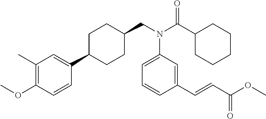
N(C1=CC=CC(C=CC(OC)=O)=C1)(CC1CCC(C2=CC(C)=C(OC)C=C2)CC1)C(=O)C1CCCCC1
